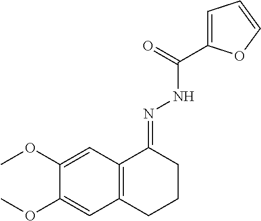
C1(OC)=CC2=C(C=C1OC)CCCC2=NNC(C1=CC=CO1)=O
